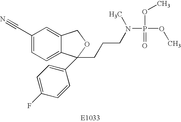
C1(C#N)=CC=C2C(=C1)COC2(C1=CC=C(F)C=C1)CCCN(P(=O)(OC)OC)C
